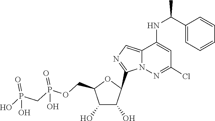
C1(C2C(O)C(O)C(COP(=O)(O)CP(=O)(O)O)O2)=NC=C2C(NC(C3=CC=CC=C3)C)=CC(Cl)=NN12
